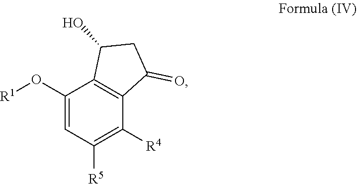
[R1]OC1=CC([R5])=C([R4])C2=C1C(O)CC2=O
